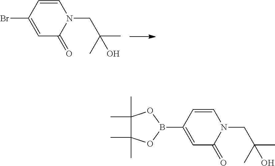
C1=CC(Br)=CC(=O)N1CC(C)(C)O.C1=CC(B2OC(C)(C)C(C)(C)O2)=CC(=O)N1CC(C)(C)O
